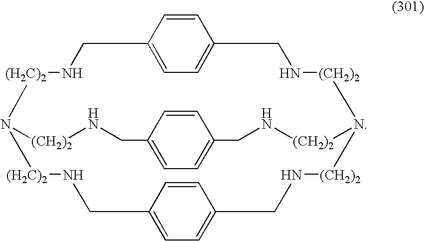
C1=CC2=CC=C1CN[(CH2)2]N1[(CH2)2]NCC3=CC=C(C=C3)CN[(H2C)2]N([(H2C)2]NC2)[(CH2)2]NCC2=CC=C(C=C2)CN[(CH2)2]1
